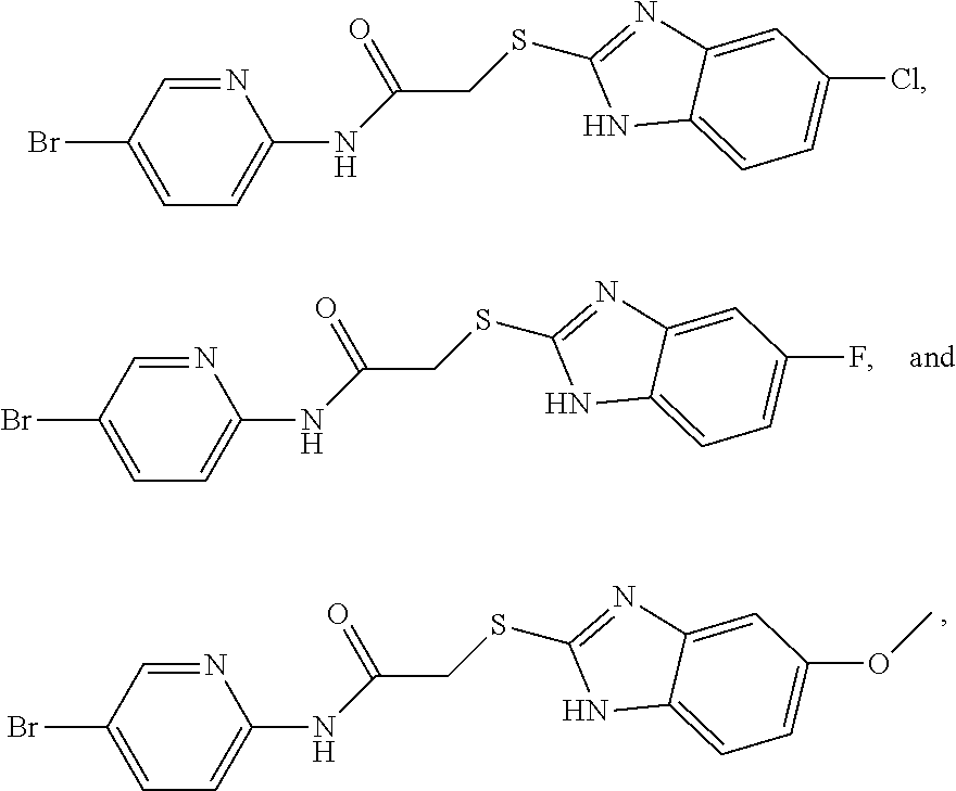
N1=CC(Br)=CC=C1NC(CSC1=NC2=CC(F)=CC=C2N1)=O.N1=CC(Br)=CC=C1NC(CSC1=NC2=CC(OC)=CC=C2N1)=O.N1=CC(Br)=CC=C1NC(CSC1=NC2=CC(Cl)=CC=C2N1)=O
